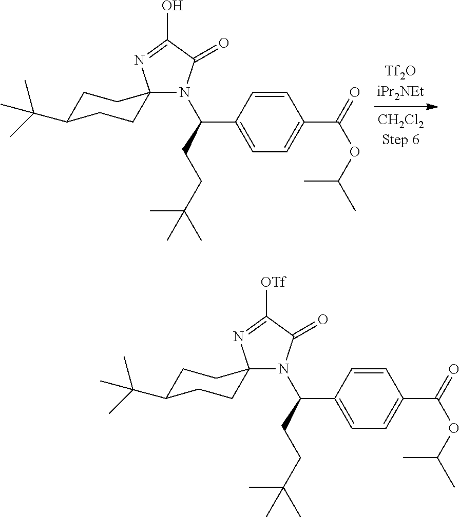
N1(C(CCC(C)(C)C)C2=CC=C(C(=O)OC(C)C)C=C2)C(=O)C(O)=NC12CCC(C(C)(C)C)CC2.N1(C(CCC(C)(C)C)C2=CC=C(C(=O)OC(C)C)C=C2)C(=O)C([OTf])=NC12CCC(C(C)(C)C)CC2
